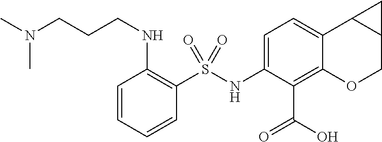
C1(NS(C2=C(NCCCN(C)C)C=CC=C2)(=O)=O)=CC=C2C(=C1C(=O)O)OCC1C2C1
